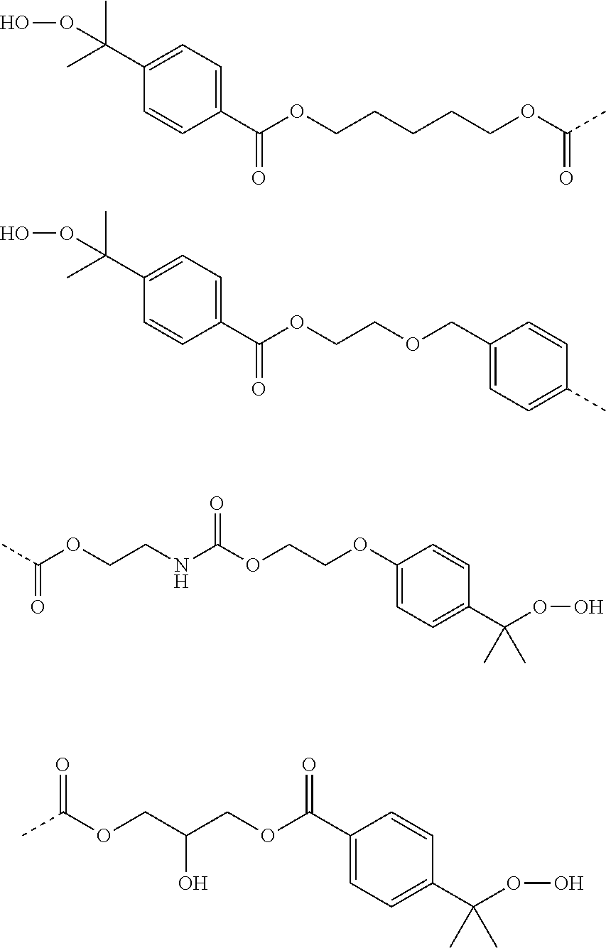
C1(C(=O)OCCCCCOC(=O)C)=CC=C(C(C)(C)OO)C=C1.C1(C(=O)OCCOCC2=CC=C(C)C=C2)=CC=C(C(C)(C)OO)C=C1.CC(=O)OCCNC(=O)OCCOC1=CC=C(C(C)(C)OO)C=C1.CC(OCC(COC(C1=CC=C(C(C)(C)OO)C=C1)=O)O)=O
